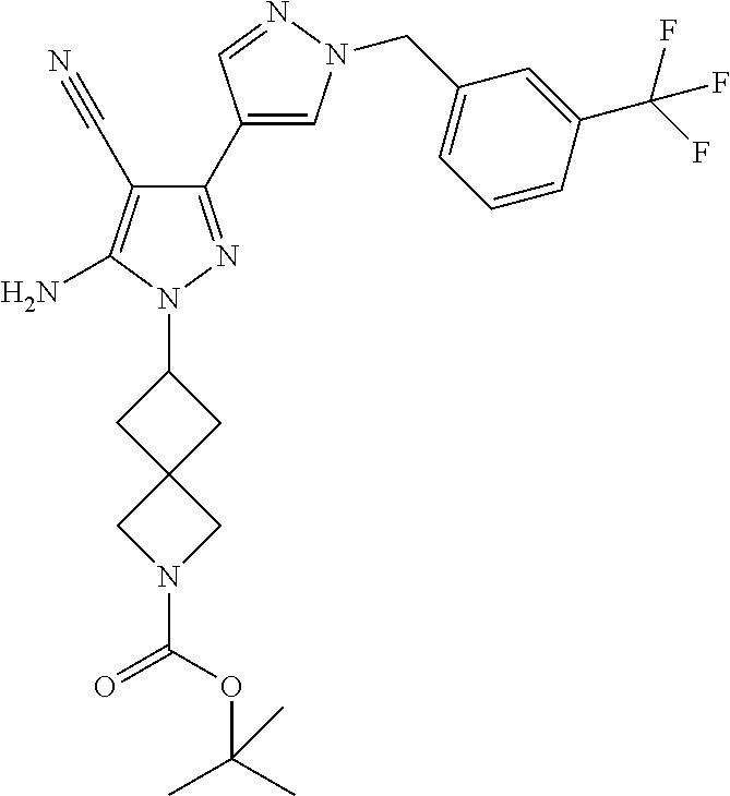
C1(C#N)=C(N)N(C2CC3(C2)CN(C(=O)OC(C)(C)C)C3)N=C1C1=CN(CC2=CC=CC(C(F)(F)F)=C2)N=C1
